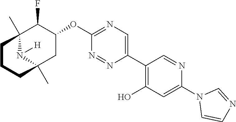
C12(C)C(F)C(OC3=NC=C(C4=C(O)C=C(N5C=CN=C5)N=C4)N=N3)CC(C)(N1[H])CCC2
